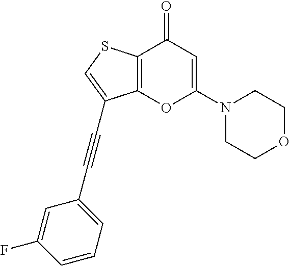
C12=C(SC=C1C#CC1=CC=CC(F)=C1)C(=O)C=C(N1CCOCC1)O2
